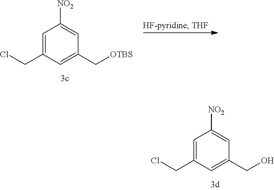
ClCC1=CC([NO2])=CC(C[OTBS])=C1.ClCC1=CC([NO2])=CC(CO)=C1
